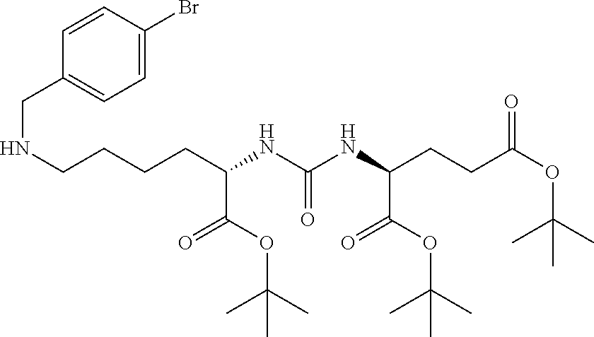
C1=CC(Br)=CC=C1CNCCCCC(NC(NC(CCC(OC(C)(C)C)=O)C(OC(C)(C)C)=O)=O)C(OC(C)(C)C)=O
